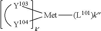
[Met]([Y104])([Y103])[(L101)k]
